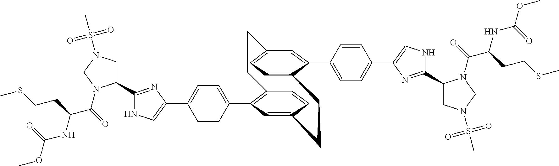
C1(C2CN(S(C)(=O)=O)CN2C(=O)C(NC(OC)=O)CCSC)=NC(C2=CC=C(C3=C4C=CC(=C3)CCC3=CC=C(C=C3C3=CC=C(C5=CNC(C6CN(S(C)(=O)=O)CN6C(C(NC(OC)=O)CCSC)=O)=N5)C=C3)CC4)C=C2)=CN1
